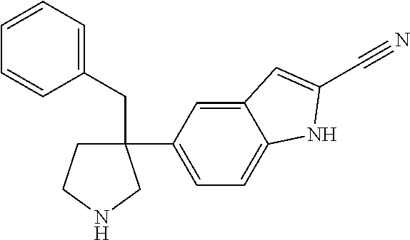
C1=C(C2(CC3=CC=CC=C3)CCNC2)C=C2C(=C1)NC(C#N)=C2
